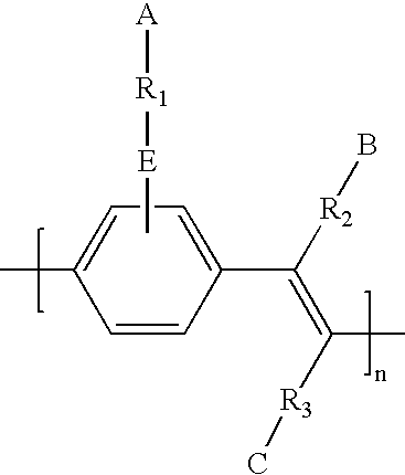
C1(C)=CC=C(C(=C([R3]C)C)[R2]B)C=C1.C[E][R1][A]
